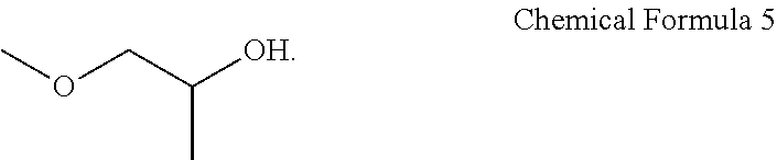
COCC([OH])C
